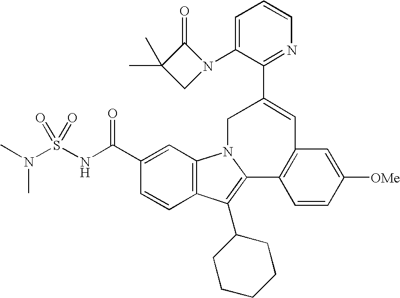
C1(C(NS(N(C)C)(=O)=O)=O)=CC2=C(C=C1)C(C1CCCCC1)=C1N2CC(C2=NC=CC=C2N2C(=O)C(C)(C)C2)=CC2=C1C=CC([OMe])=C2
